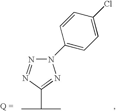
N1=NC(C(C)C)=NN1C1=CC=C(Cl)C=C1
